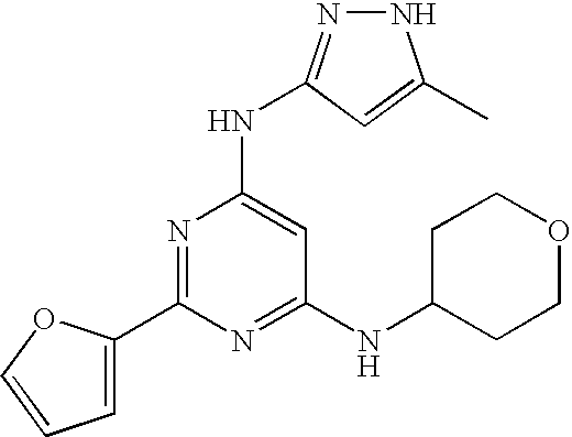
N1N=C(NC2=CC(NC3CCOCC3)=NC(C3=CC=CO3)=N2)C=C1C
